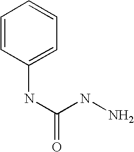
C1=CC(NC(NN)=O)=CC=C1
